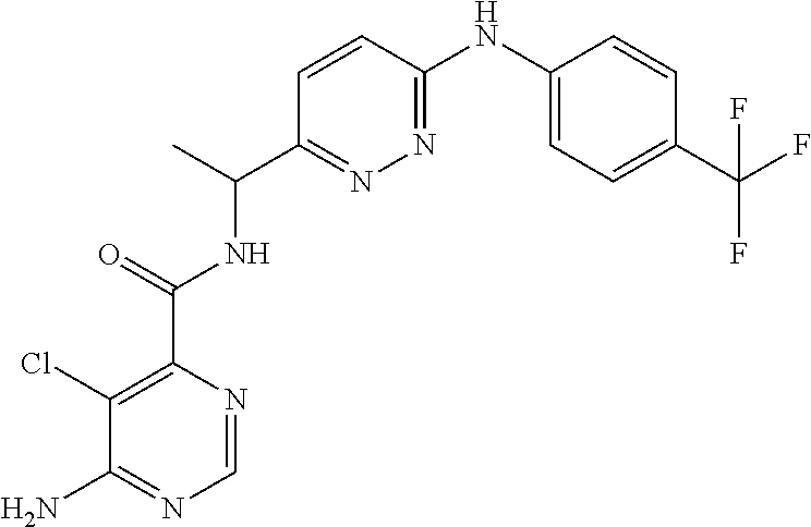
C1(Cl)=C(C(=O)NC(C2=NN=C(NC3=CC=C(C(F)(F)F)C=C3)C=C2)C)N=CN=C1N
